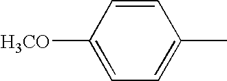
C1=CC([H3CO])=CC=C1C
